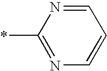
N1=C(*)N=CC=C1
